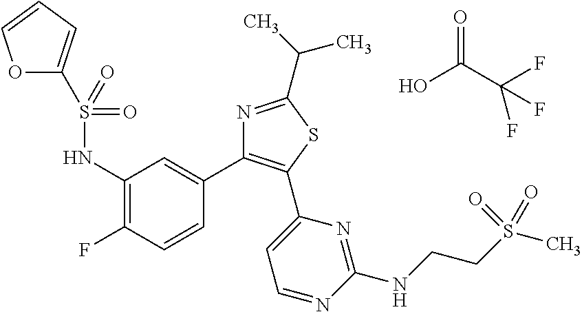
O1C(S(NC2=C(F)C=CC(C3=C(C4=CC=NC(NCCS(=O)(C)=O)=N4)SC(C(C)C)=N3)=C2)(=O)=O)=CC=C1.OC(C(F)(F)F)=O
